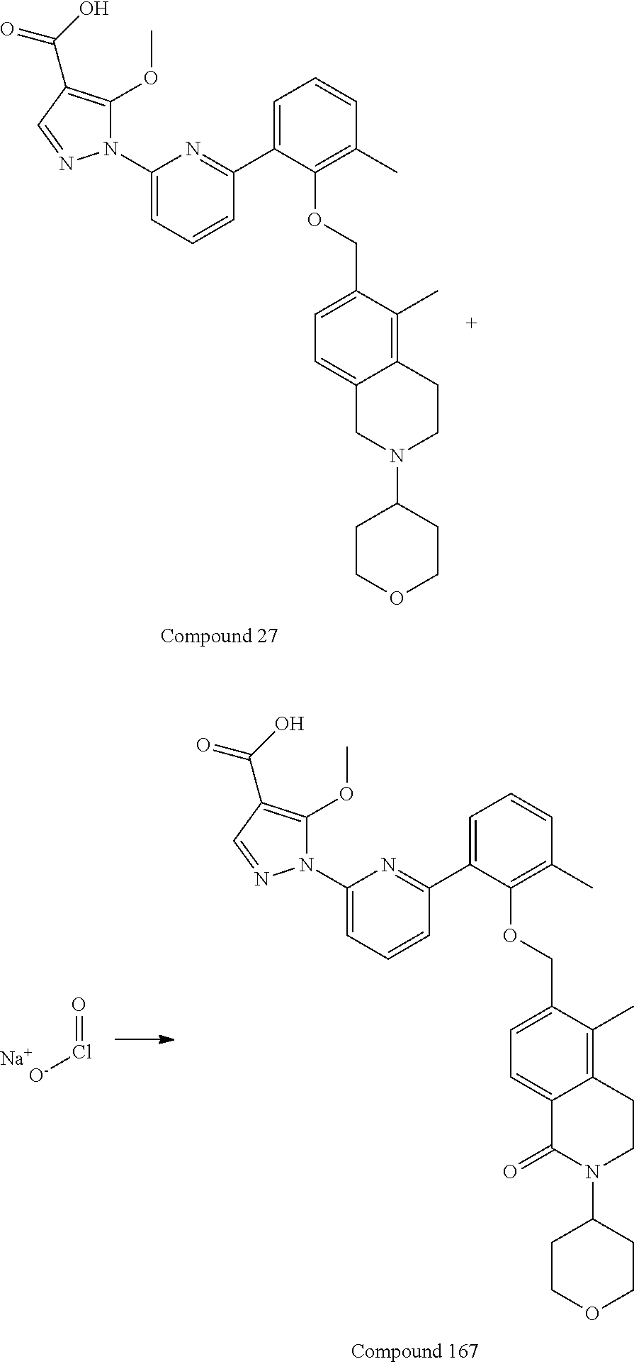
C1=C2C(=C(C)C(COC3=C(C)C=CC=C3C3=NC(N4C(OC)=C(C(O)=O)C=N4)=CC=C3)=C1)CCN(C1CCOCC1)C2.O=Cl[O-].[Na].C1=C2C(=C(C)C(COC3=C(C)C=CC=C3C3=NC(N4C(OC)=C(C(O)=O)C=N4)=CC=C3)=C1)CCN(C1CCOCC1)C2=O
